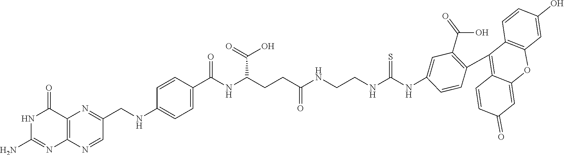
N1C(N)=NC2=C(C1=O)N=C(CNC1=CC=C(C(NC(CCC(NCCNC(NC3=CC(C(O)=O)=C(C4=C5C(=CC(=O)C=C5)OC5=C4C=CC(O)=C5)C=C3)=S)=O)C(=O)O)=O)C=C1)C=N2
